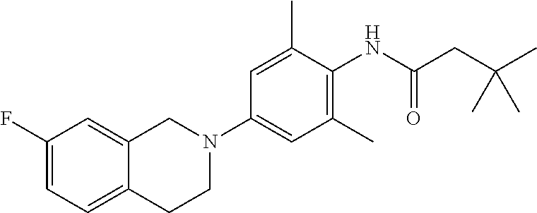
C1=C(F)C=C2C(=C1)CCN(C1=CC(C)=C(NC(CC(C)(C)C)=O)C(C)=C1)C2
